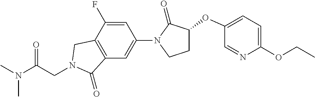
C1C(OC2=CC=C(OCC)N=C2)C(=O)N(C2=CC3=C(C(F)=C2)CN(CC(N(C)C)=O)C3=O)C1
